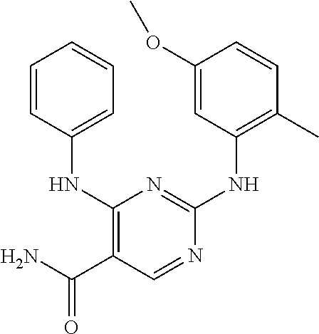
C1(NC2=CC=CC=C2)=C(C(N)=O)C=NC(NC2=C(C)C=CC(OC)=C2)=N1
